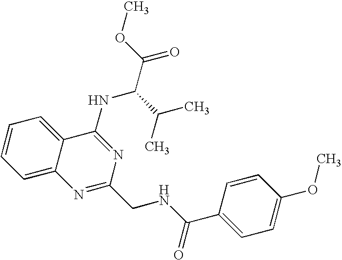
C1=CC=C2C(=C1)C(NC(C(C)C)C(=O)OC)=NC(CNC(=O)C1=CC=C(OC)C=C1)=N2
